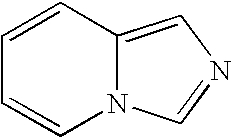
C1=CC2=CN=CN2C=C1
